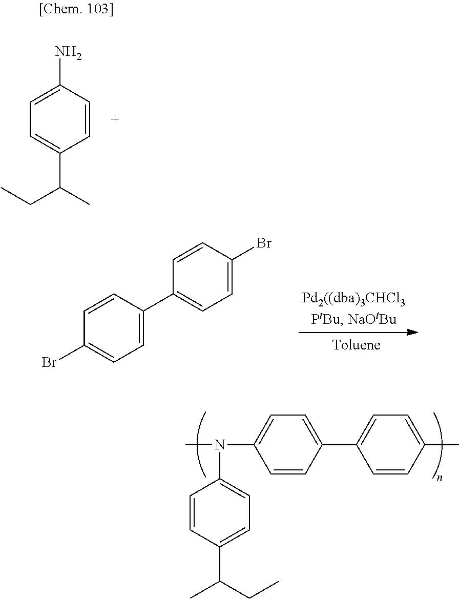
C1=CC(N)=CC=C1C(C)CC.C1=C(C2=CC=C(Br)C=C2)C=CC(Br)=C1.C1=CC(C2=CC=C(C)C=C2)=CC=C1N(C)C1=CC=C(C(CC)C)C=C1
